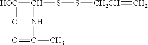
C(SS[CH2CH]=C)([HOC]=O)NC(C)=O
